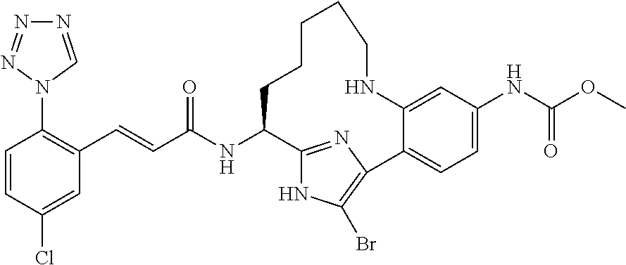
C1=CC(Cl)=CC(C=CC(NC2C3=NC(=C(Br)N3)C3=CC=C(NC(OC)=O)C=C3NCCCCC2)=O)=C1N1C=NN=N1
